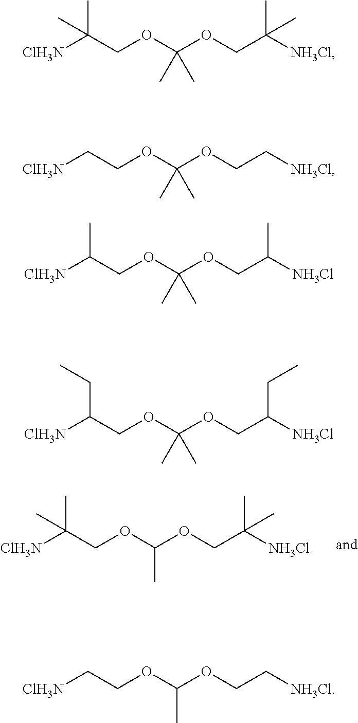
[ClH3N]C(COC(OCC([NH3Cl])(C)C)C)(C)C.[ClH3N]C(COC(OCC([NH3Cl])(C)C)(C)C)(C)C.[ClH3N]CCOC(OCC[NH3Cl])(C)C.[ClH3N]C(COC(OCC([NH3Cl])C)(C)C)C.[ClH3N]C(COC(OCC([NH3Cl])CC)(C)C)CC.[ClH3N]CCOC(OCC[NH3Cl])C
